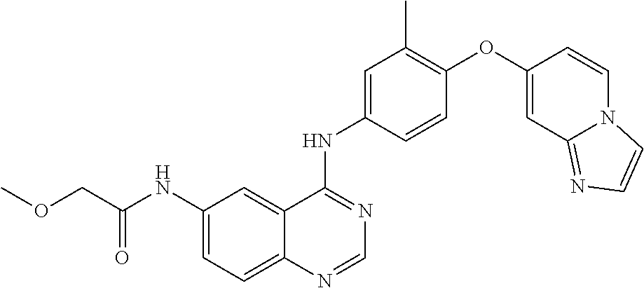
C1=NC2=CC=C(NC(COC)=O)C=C2C(NC2=CC(C)=C(OC3=CC4=NC=CN4C=C3)C=C2)=N1
